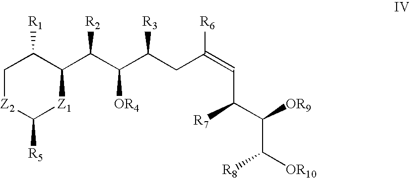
C1[Z2]C([R5])[Z1]C(C(C(C(CC(=CC(C([OR9])C([OR10])[R8])[R7])[R6])[R3])[OR4])[R2])C1[R1]
